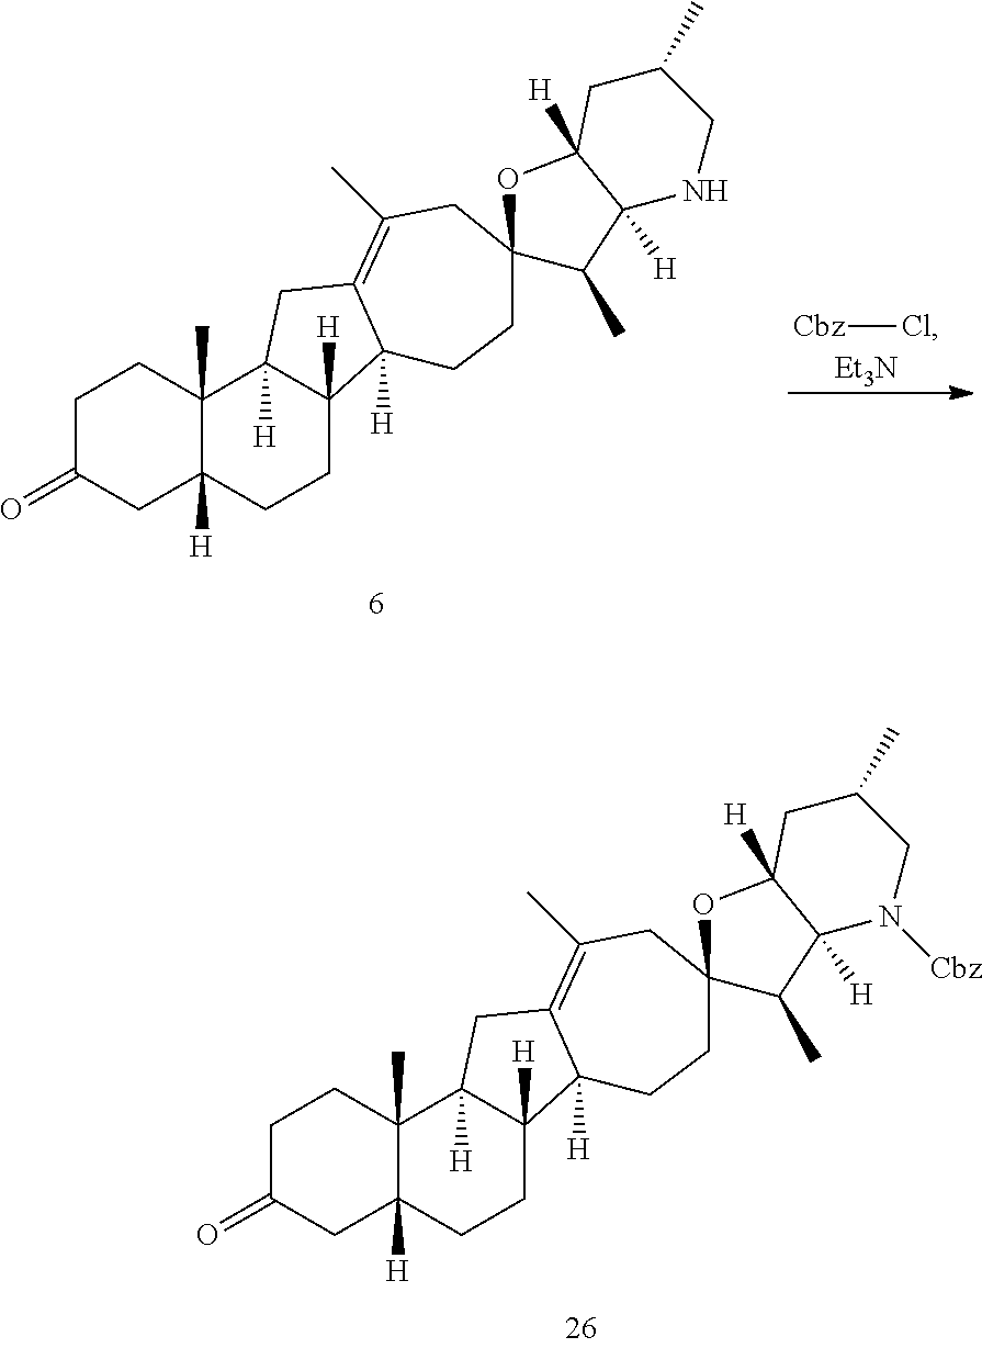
C1C(=O)CC2([H])C(C)(C1)C1([H])C([H])(CC2)C2([H])C(=C(C)CC3(CC2)C(C)C2([H])C([H])(O3)CC(C)CN2[Cbz])C1.Cl[Cbz].C1C(=O)CC2([H])C(C)(C1)C1([H])C([H])(CC2)C2([H])C(=C(C)CC3(CC2)C(C)C2([H])C([H])(O3)CC(C)CN2)C1.[Et3N]
